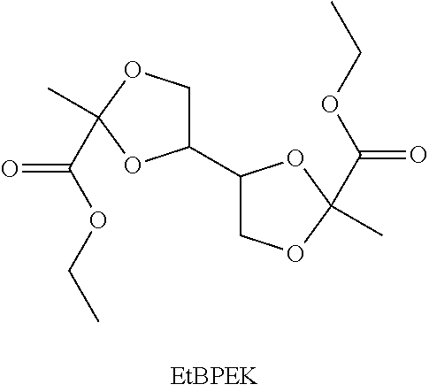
C1OC(C(=O)OCC)(C)OC1C1COC(C(=O)OCC)(C)O1
